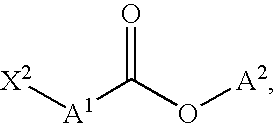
[X2][A1]C(O[A2])=O
